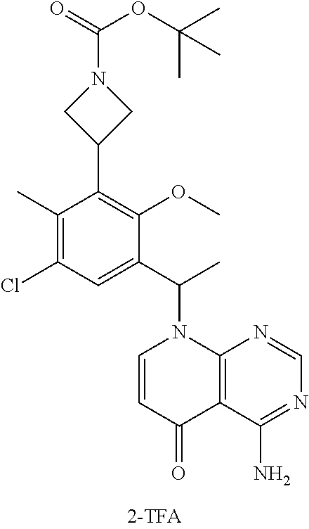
C1(C2=C(OC)C(C(C)N3C=CC(=O)C4=C3N=CN=C4N)=CC(Cl)=C2C)CN(C(=O)OC(C)(C)C)C1
